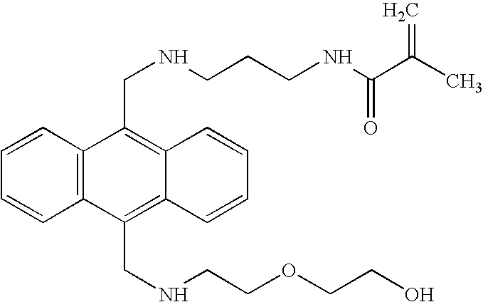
C1=CC2=C(C=C1)C(CNCCCNC(C(C)=C)=O)=C1C(=C2CNCCOCCO)C=CC=C1
